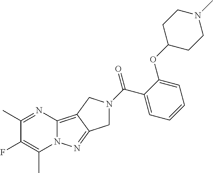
C1(C)=NC2=C3C(=NN2C(C)=C1F)CN(C(=O)C1=CC=CC=C1OC1CCN(C)CC1)C3
